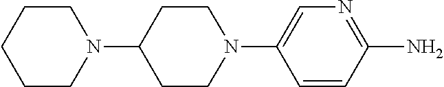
C1=C(N2CCC(N3CCCCC3)CC2)C=CC(N)=N1
